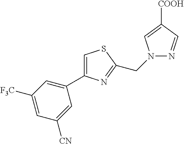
C(C1=NC(C2=CC([F3C])=CC([CN])=C2)=CS1)N1C=C([COOH])C=N1
